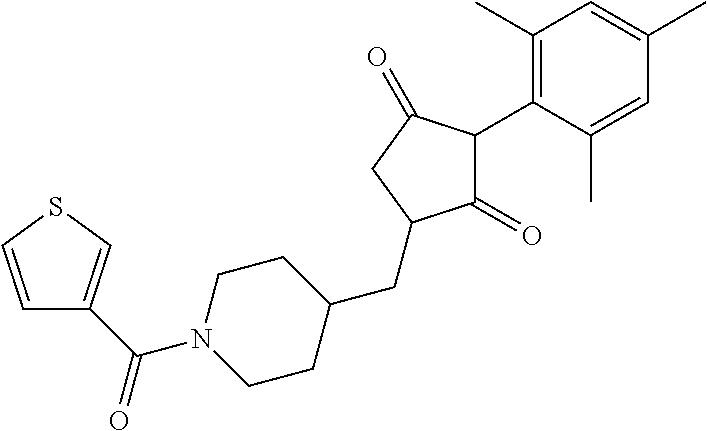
C1(=O)C(C2=C(C)C=C(C)C=C2C)C(=O)CC1CC1CCN(C(=O)C2=CSC=C2)CC1
